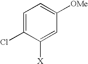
C1=C(Cl)C([X])=CC([OMe])=C1
